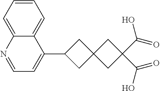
C1=CC=C2C(=C1)C(C1CC3(C1)CC(C(O)=O)(C(O)=O)C3)=CC=N2
